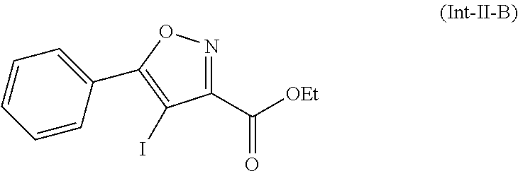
C1(C([OEt])=O)=NOC(C2=CC=CC=C2)=C1I
